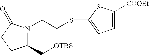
C1(C[OTBS])N(CCSC2=CC=C([COOEt])S2)C(=O)CC1
